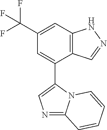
C12=C(C=C(C(F)(F)F)C=C1C1=CN=C3N1C=CC=C3)NN=C2
